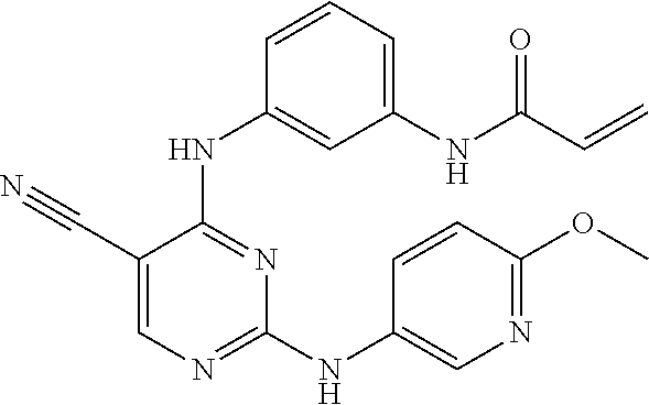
C1(C#N)=CN=C(NC2=CN=C(OC)C=C2)N=C1NC1=CC(NC(C=C)=O)=CC=C1
